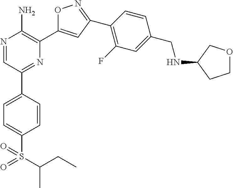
N1=CC(C2=CC=C(S(C(CC)C)(=O)=O)C=C2)=NC(C2=CC(C3=C(F)C=C(CNC4CCOC4)C=C3)=NO2)=C1N
